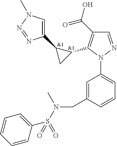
[&1].C1(C(O)=O)=C(C2C(C3=CN(C)N=N3)C2)N(C2=CC=CC(CN(S(C3=CC=CC=C3)(=O)=O)C)=C2)N=C1.[&1]
